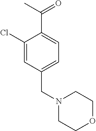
C1(Cl)=CC(CN2CCOCC2)=CC=C1C(C)=O
